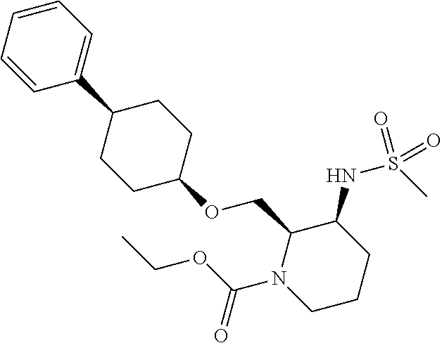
C1=CC=CC(C2CCC(OCC3N(C(OCC)=O)CCCC3NS(C)(=O)=O)CC2)=C1
